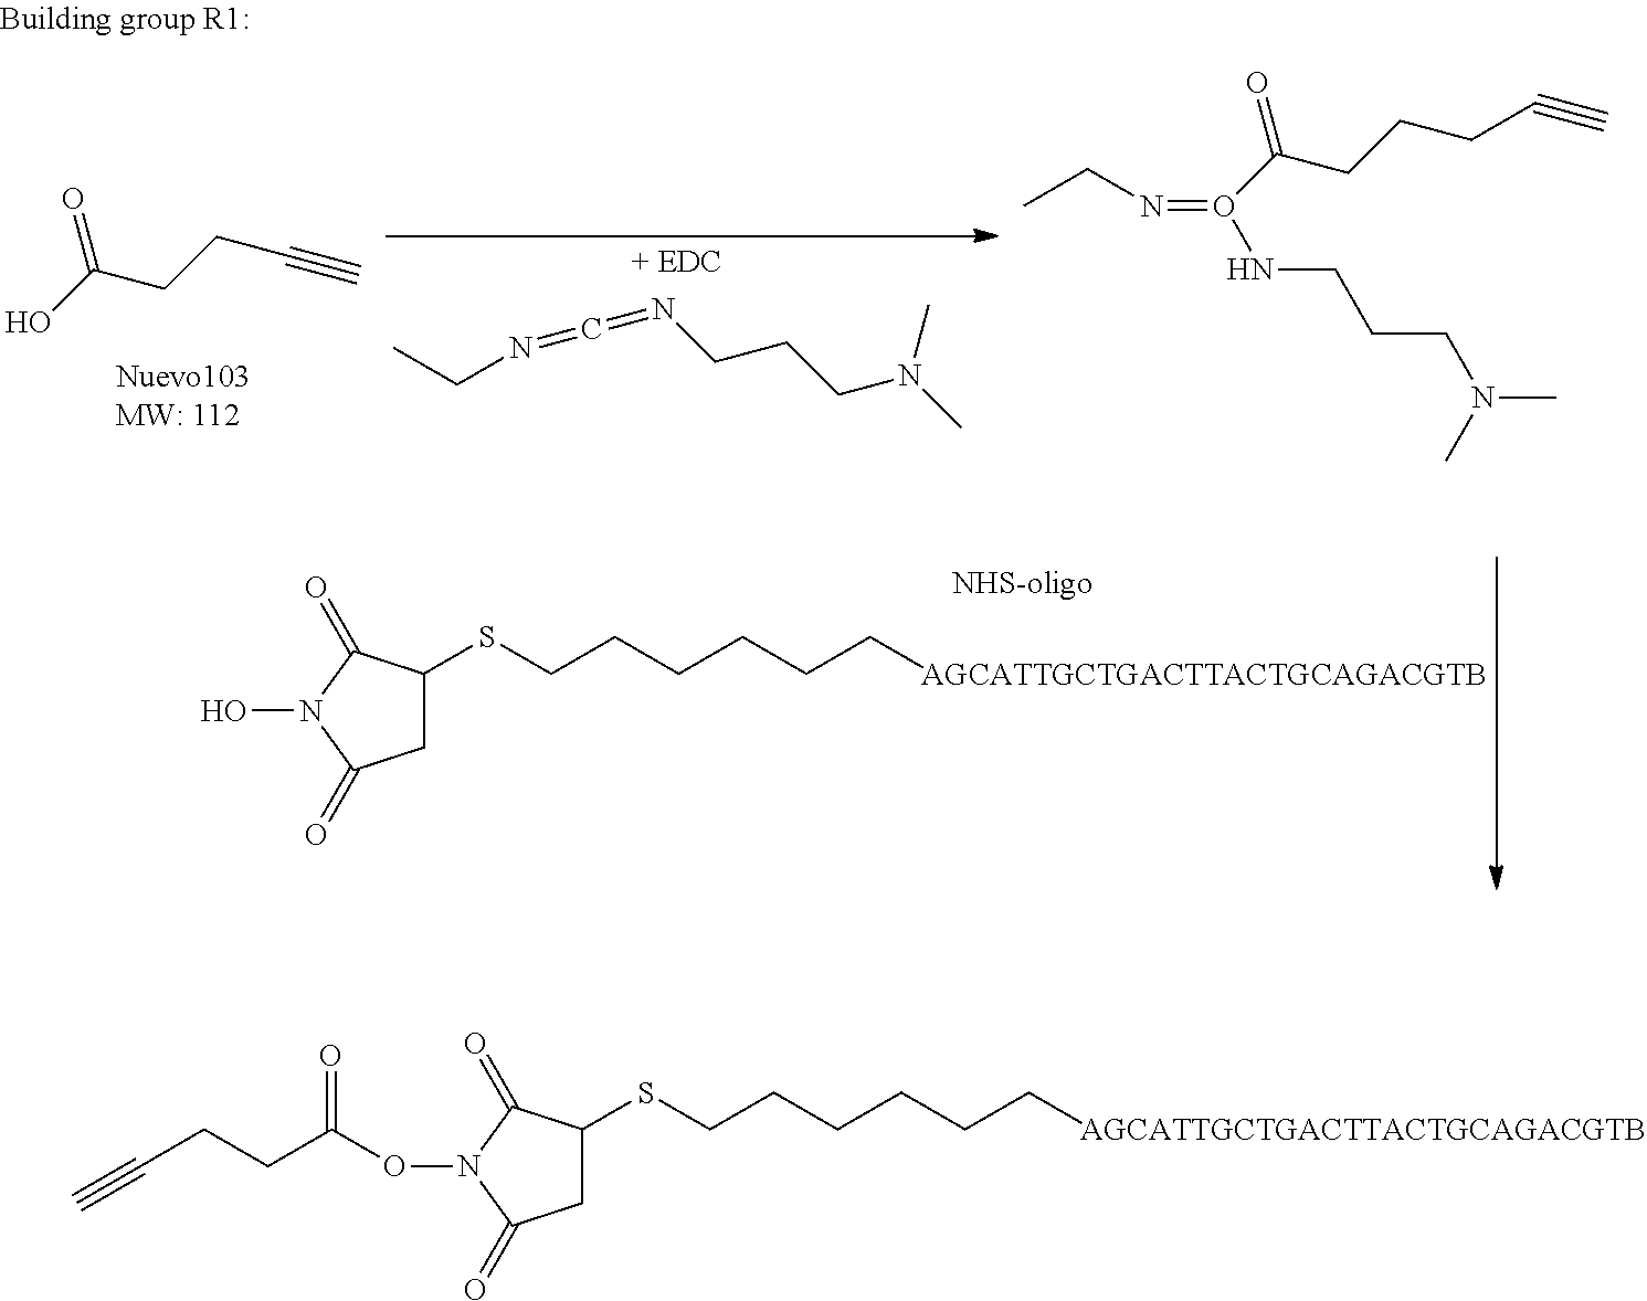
C1C(SCCCCCC[AGCATTGCTGACTTACTGCAGACGTB])C(=O)N(O)C1=O.O(C(=O)CCCC#C)(=NCC)NCCCN(C)C.CCN=C=NCCCN(C)C.OC(=O)CCC#C.C1C(SCCCCCC[AGCATTGCTGACTTACTGCAGACGTB])C(=O)N(OC(=O)CCC#C)C1=O
